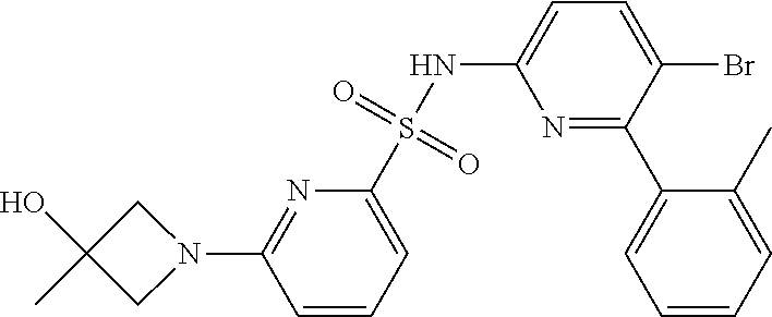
N1(C2=NC(S(NC3=CC=C(Br)C(C4=CC=CC=C4C)=N3)(=O)=O)=CC=C2)CC(O)(C)C1
